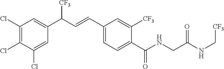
C1(Cl)=C(Cl)C(Cl)=CC(C(C=CC2=CC=C(C(NCC(NC[CF3])=O)=O)C([CF3])=C2)[CF3])=C1
